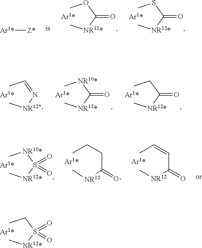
COC([NR12*]C)=O.CSC([NR12*]C)=O.[Ar1*][Z*].CC=N[NR12*]C.C[NR10*]C([NR12*]C)=O.CCC([NR12*]C)=O.CC=CC([NR12]C)=O.C[NR10*]S([NR12*]C)(=O)=O.CCCC([NR12]C)=O.CCS([NR12*]C)(=O)=O
